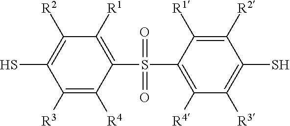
C1([R1])=C(S(C2=C([R4])C([R3])=C(S)C([R2])=C2[R1])(=O)=O)C([R4])=C([R3])C(S)=C1[R2]
